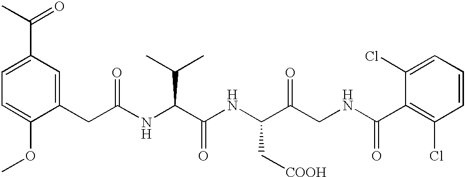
C1=C(OC)C(CC(NC(C(NC(C(CNC(C2=C(Cl)C=CC=C2Cl)=O)=O)C[COOH])=O)C(C)C)=O)=CC(C(C)=O)=C1
